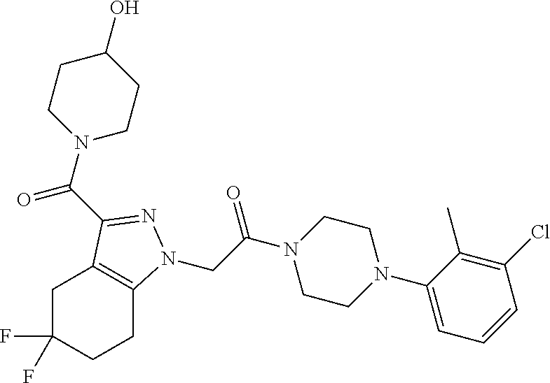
C(C(N1CCN(C2=CC=CC(Cl)=C2C)CC1)=O)N1C2=C(CC(F)(F)CC2)C(C(N2CCC(O)CC2)=O)=N1
